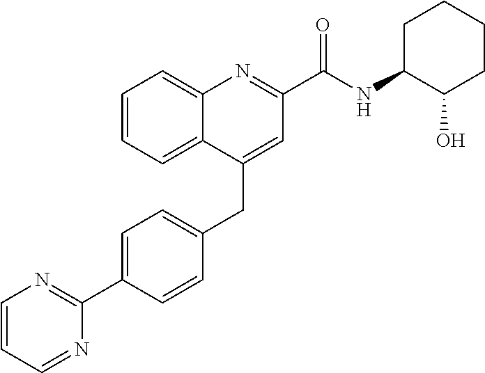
C1=C(C2=NC=CC=N2)C=CC(CC2=CC(C(NC3C(O)CCCC3)=O)=NC3=CC=CC=C23)=C1
